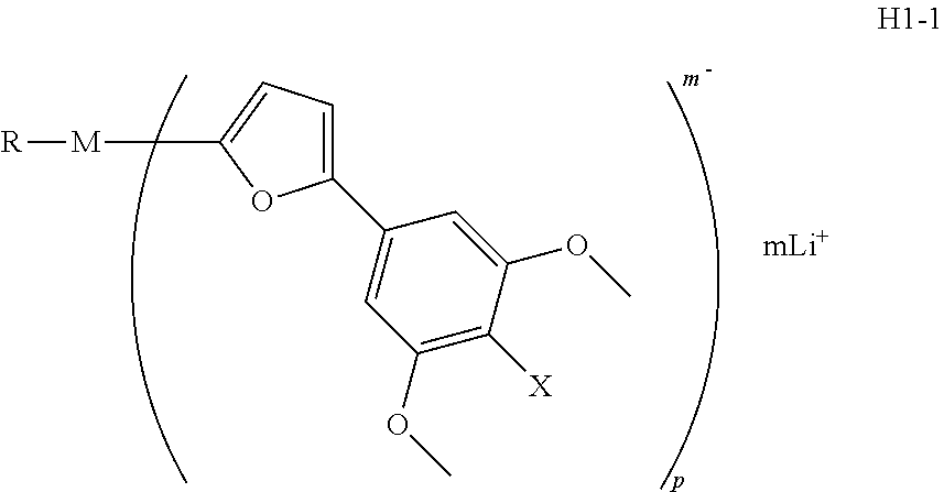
C1(C2=CC(OC)=C([X])C(OC)=C2)=CC=C([M][R])O1.[mLi+]
